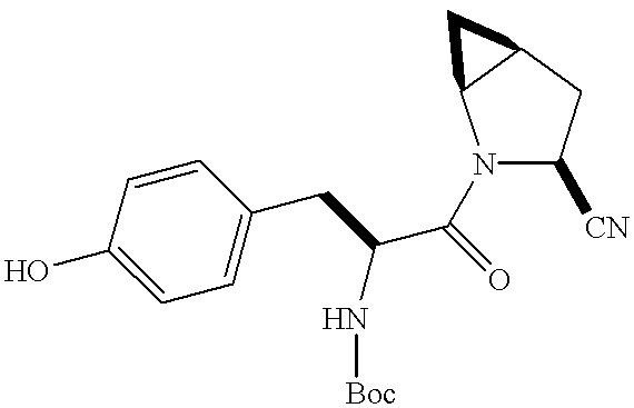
OC1=CC=C(CC(N[Boc])C(=O)N2C([CN])CC3C2C3)C=C1
